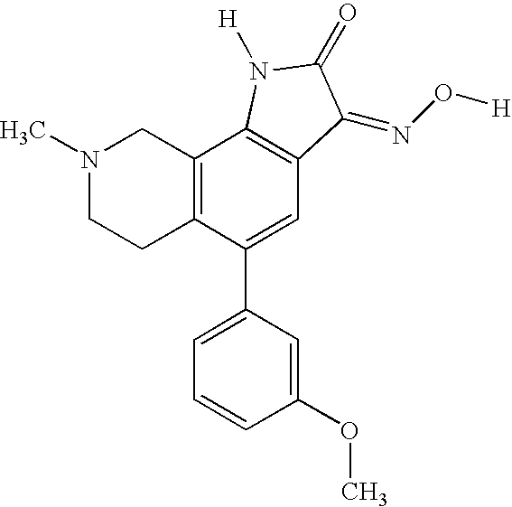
N1(C)CCC2=C(C1)C1=C(C=C2C2=CC=CC(OC)=C2)C(=NO[H])C(=O)N1[H]
